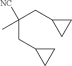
C(CC1CC1)(CC1CC1)(C)[NC]
